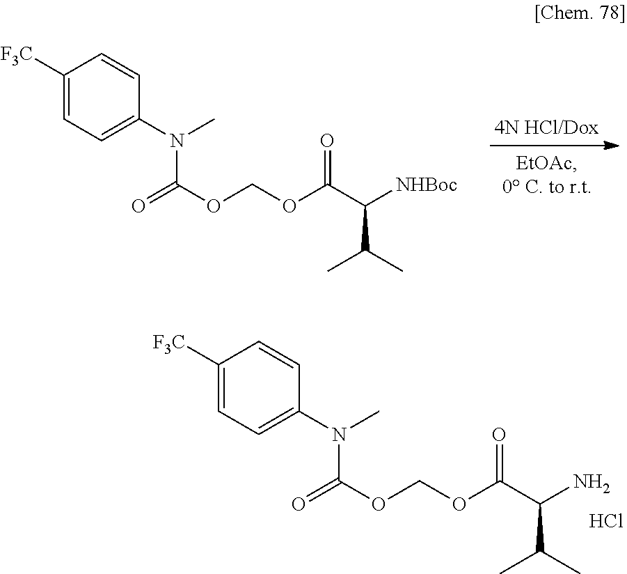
Cl.C1([F3C])=CC=C(N(C)C(=O)OCOC(C(N)C(C)C)=O)C=C1.C1([F3C])=CC=C(N(C)C(=O)OCOC(C([NHBoc])C(C)C)=O)C=C1
